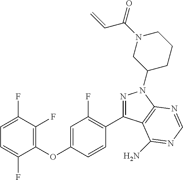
C1(OC2=CC(F)=C(C3=NN(C4CCCN(C(C=C)=O)C4)C4=C3C(N)=NC=N4)C=C2)=C(F)C(F)=CC=C1F
